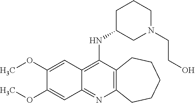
C12=C(N=C3C(=C1NC1CN(CCO)CCC1)C=C(OC)C(OC)=C3)CCCCC2
